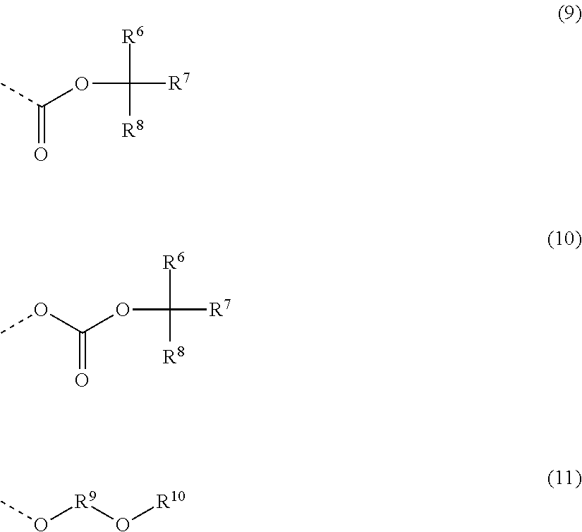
CC(OC([R6])([R8])[R7])=O.COC(=O)OC([R6])([R8])[R7].CO[R9]O[R10]
